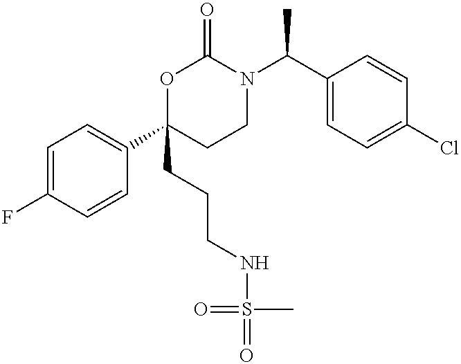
C1=C(F)C=CC(C2(CCCNS(=O)(=O)C)CCN(C(C3=CC=C(Cl)C=C3)C)C(=O)O2)=C1
